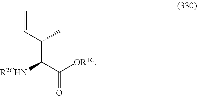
C=CC(C(C([OR1C])=O)[R2CHN])C
